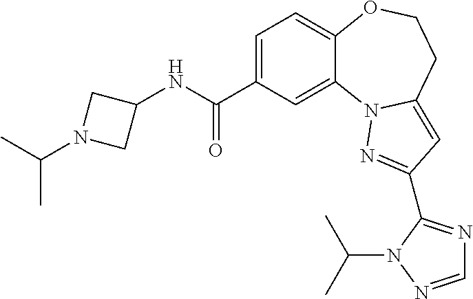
C1=C(C(NC2CN(C(C)C)C2)=O)C=C2C(=C1)OCCC1=CC(C3=NC=NN3C(C)C)=NN21
